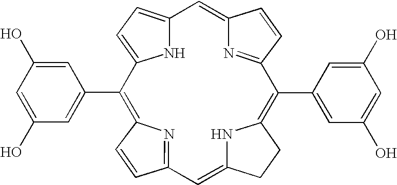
C12=CC=C(N1)C=C1N=C(C=C1)C(C1=CC(O)=CC(O)=C1)=C1NC(=CC3=NC(=C2C2=CC(O)=CC(O)=C2)C=C3)CC1
